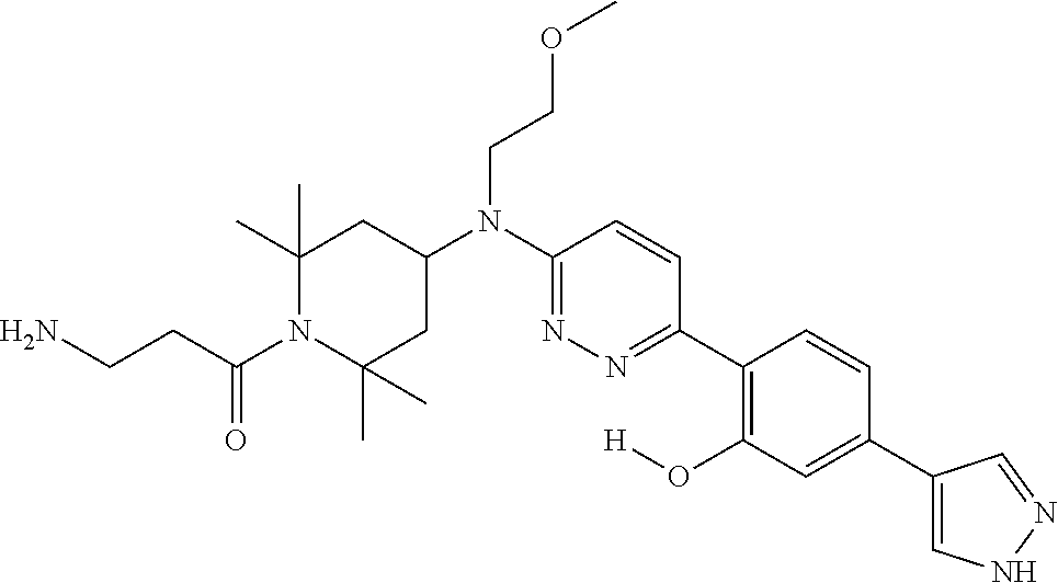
C1(C)(C)CC(N(C2=NN=C(C3=C(O[H])C=C(C4=CNN=C4)C=C3)C=C2)CCOC)CC(C)(C)N1C(CCN)=O
